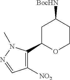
C1C(C2=C([NO2])C=NN2C)OCCC1[BocHN]
